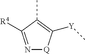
N1=C([R4])C(C)=C([Y]C)[Q]1
